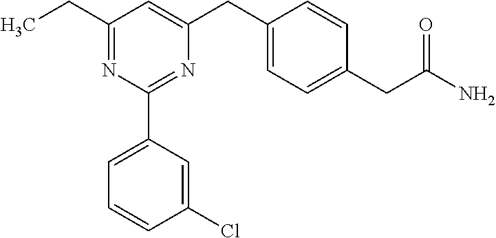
C1(C2=CC=CC(Cl)=C2)=NC(CC2=CC=C(CC(N)=O)C=C2)=CC(CC)=N1
